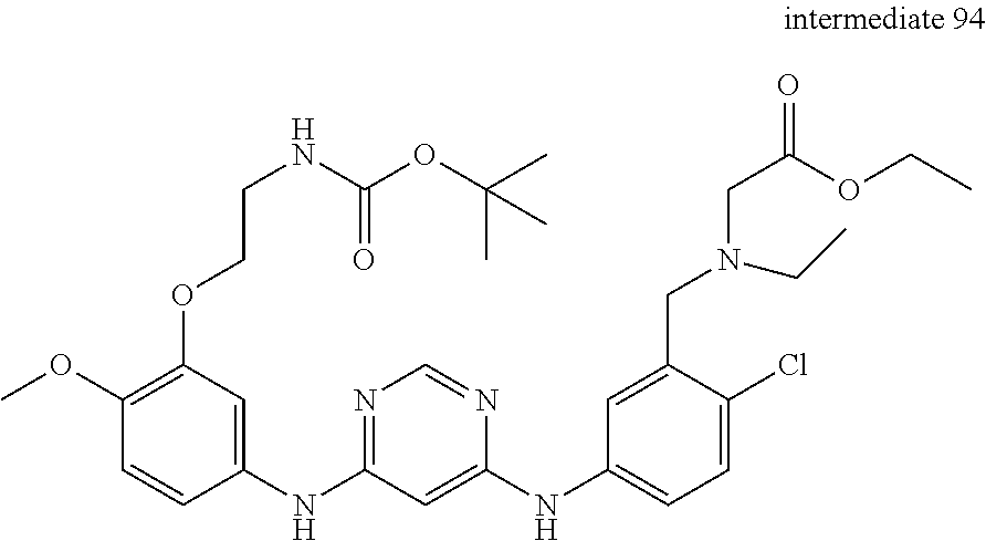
C1(NC2=NC=NC(NC3=CC=C(Cl)C(CN(CC(OCC)=O)CC)=C3)=C2)=CC(OCCNC(OC(C)(C)C)=O)=C(OC)C=C1
